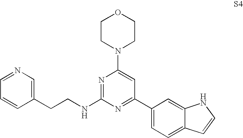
C1=CC(CCNC2=NC(N3CCOCC3)=CC(C3=CC=C4C(=C3)NC=C4)=N2)=CN=C1
